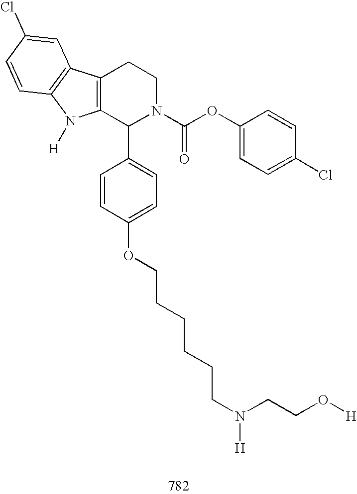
C12=C(C(C3=CC=C(OCCCCCCN([H])CCO[H])C=C3)N(C(OC3=CC=C(Cl)C=C3)=O)CC1)N([H])C1=C2C=C(Cl)C=C1
